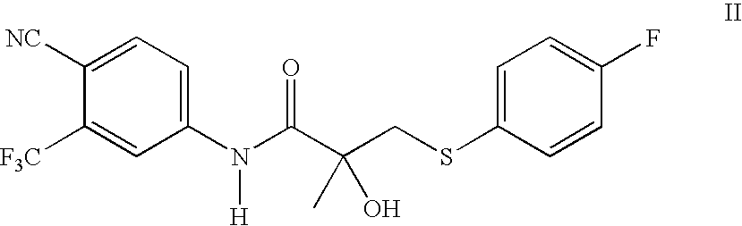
C1([NC])=CC=C(N(C(C(CSC2=CC=C(F)C=C2)(C)O)=O)[H])C=C1[F3C]
